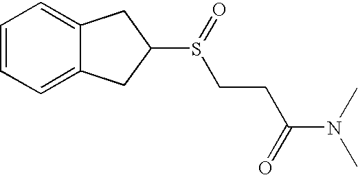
C1=CC=C2C(=C1)CC(S(CCC(N(C)C)=O)=O)C2
